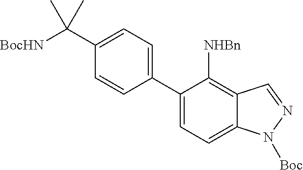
C1(C2=CC=C3C(=C2[NHBn])C=NN3[Boc])=CC=C(C([BocHN])(C)C)C=C1
